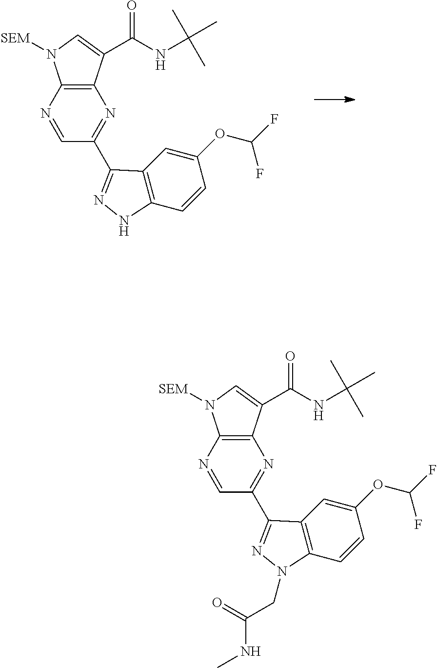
N1=CC(C2=NNC3=C2C=C(OC(F)F)C=C3)=NC2=C1N([SEM])C=C2C(NC(C)(C)C)=O.N1=CC(C2=NN(CC(NC)=O)C3=C2C=C(OC(F)F)C=C3)=NC2=C1N([SEM])C=C2C(NC(C)(C)C)=O
